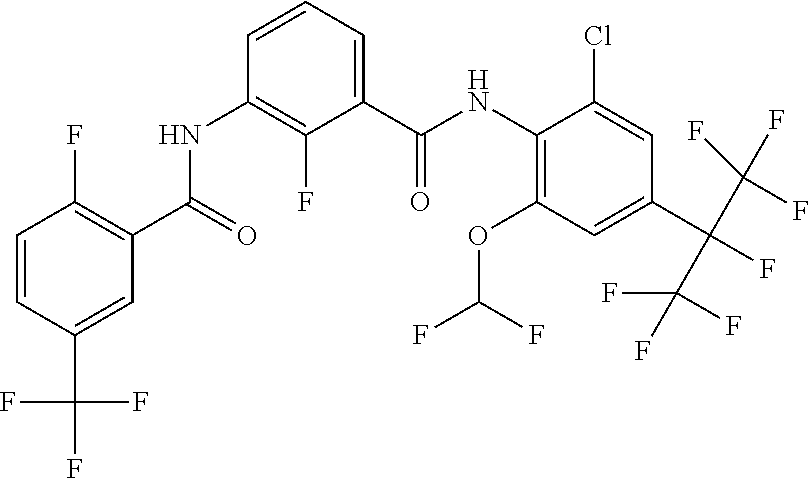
C1(OC(F)F)=C(NC(C2=CC=CC(NC(C3=C(F)C=CC(C(F)(F)F)=C3)=O)=C2F)=O)C(Cl)=CC(C(F)(C(F)(F)F)C(F)(F)F)=C1
